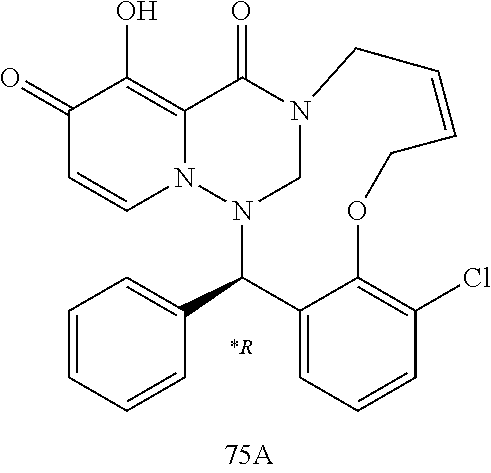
C1(=O)C=CN2C(=C1O)C(=O)N1CN2C(C2=CC=CC=C2)C2=CC=CC(Cl)=C2OCC=CC1.[*R]
